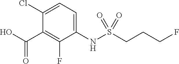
OC(=O)C1=C(F)C(NS(CCCF)(=O)=O)=CC=C1Cl
